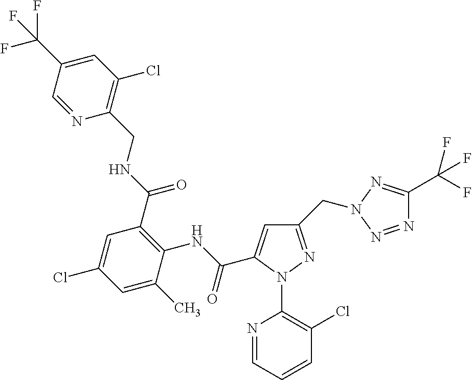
N1=CC(C(F)(F)F)=CC(Cl)=C1CNC(=O)C1=C(NC(=O)C2=CC(CN3N=C(C(F)(F)F)N=N3)=NN2C2=C(Cl)C=CC=N2)C(C)=CC(Cl)=C1
